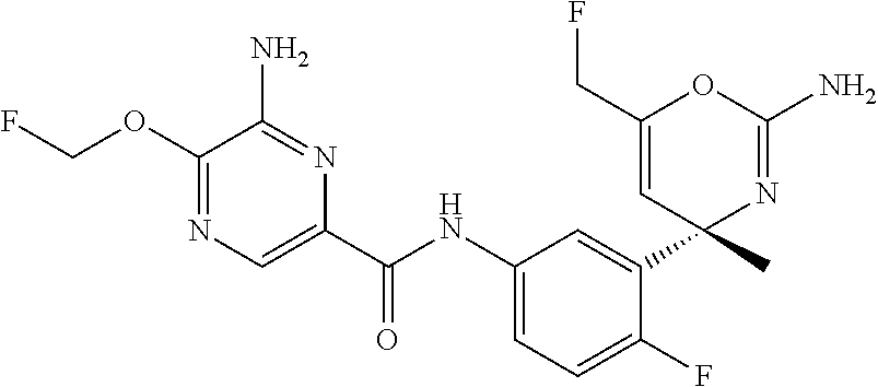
C1(C(NC2=CC=C(F)C(C3(C)N=C(N)OC(CF)=C3)=C2)=O)=CN=C(OCF)C(N)=N1
